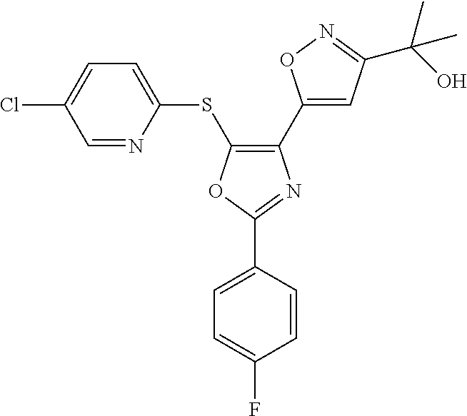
C1=NC(SC2=C(C3=CC(C(O)(C)C)=NO3)N=C(C3=CC=C(F)C=C3)O2)=CC=C1Cl
